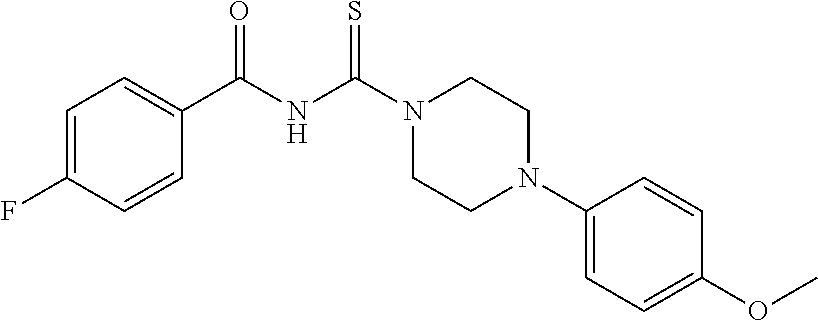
C1=C(F)C=CC(C(=O)NC(N2CCN(C3=CC=C(OC)C=C3)CC2)=S)=C1
